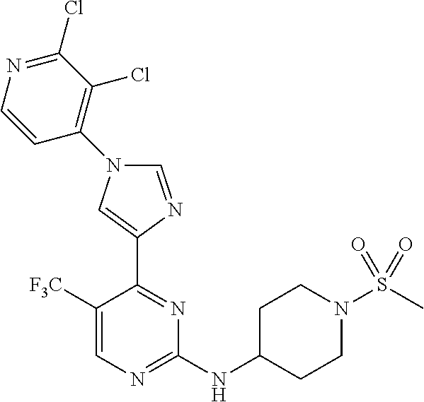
C1(NC2CCN(S(C)(=O)=O)CC2)=NC=C([F3C])C(C2=CN(C3=C(Cl)C(Cl)=NC=C3)C=N2)=N1
